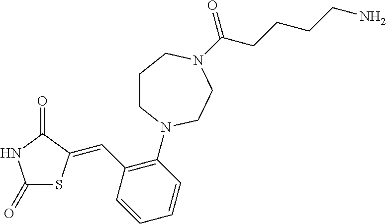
C1(=O)SC(=CC2=C(N3CCCN(C(CCCCN)=O)CC3)C=CC=C2)C(=O)N1
